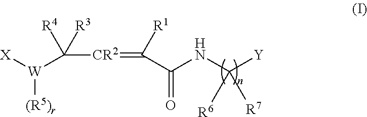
[W](C([CR2]=C(C(NC([Y])([R6])[R7])=O)[R1])([R3])[R4])([X])[(R5)r]
